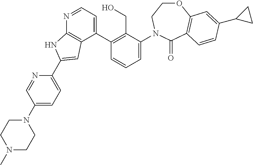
C1(N2CCN(C)CC2)=CC=C(C2=CC3=C(N=CC=C3C3=C(CO)C(N4CCOC5=C(C=CC(C6CC6)=C5)C4=O)=CC=C3)N2)N=C1
